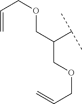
C(OCC(COCC=C)C(C)C)C=C
